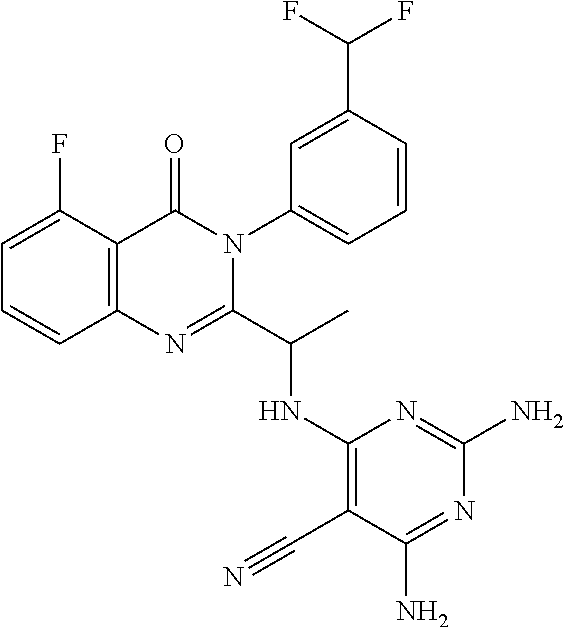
C1=C(F)C2=C(C=C1)N=C(C(C)NC1=C(C#N)C(N)=NC(N)=N1)N(C1=CC=CC(C(F)F)=C1)C2=O
